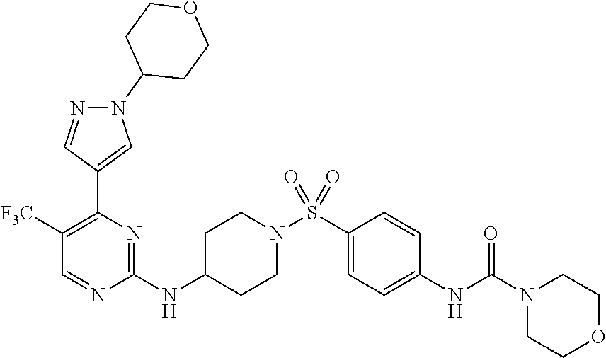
N(C1=NC(C2=CN(C3CCOCC3)N=C2)=C([F3C])C=N1)C1CCN(S(C2=CC=C(NC(N3CCOCC3)=O)C=C2)(=O)=O)CC1
